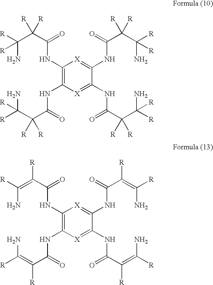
C(N)(C(C(NC1=C(NC(C(C(N)([R])[R])([R])[R])=O)[X]=C(NC(C(C(N)([R])[R])([R])[R])=O)C(NC(C(C(N)([R])[R])([R])[R])=O)=[X]1)=O)([R])[R])([R])[R].C(N)(=C(C(NC1=C(NC(C(=C(N)[R])[R])=O)[X]=C(NC(C(=C(N)[R])[R])=O)C(NC(C(=C(N)[R])[R])=O)=[X]1)=O)[R])[R]
